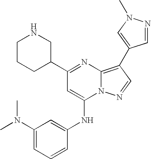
C1(N(C)C)=CC=CC(NC2=CC(C3CNCCC3)=NC3=C(C4=CN(C)N=C4)C=NN23)=C1
